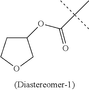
C1(OC(=O)C(C)(C)C)CCOC1
